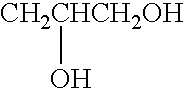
[CH2CHCH2OH]O
